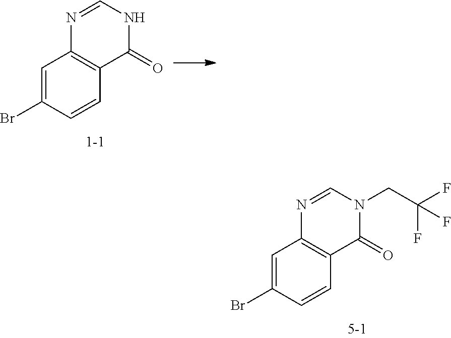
C1=C(Br)C=CC2=C1N=CNC2=O.C1=C(Br)C=CC2=C1N=CN(CC(F)(F)F)C2=O
